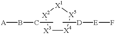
[X2]1[X3][X4][X5][X1]1.CCB[A].C[D][E]F
